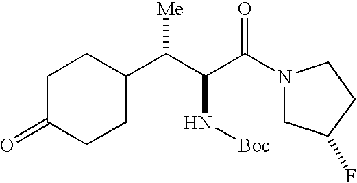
C1C(=O)CCC(C(C(C(N2CC(F)CC2)=O)N[Boc])[Me])C1
